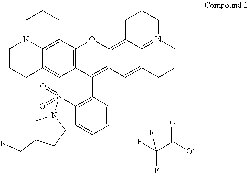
C(C([O-])=O)(F)(F)F.C1N2C3=C(CC1)C1=C(C=C3CCC2)C(C2=C(S(=O)(=O)N3CC(CN)CC3)C=CC=C2)=C2C(=C3C4=[N+](CCC3)CCCC4=C2)O1
